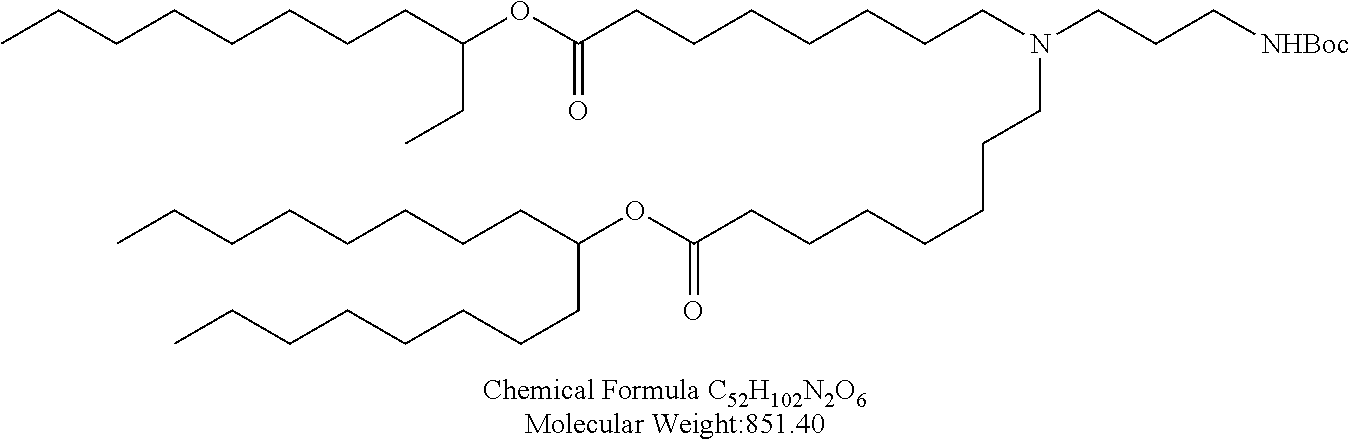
CCCCCCCCC(OC(CCCCCCCN(CCC[NHBoc])CCCCCCCC(OC(CCCCCCCC)CCCCCCCC)=O)=O)CC
